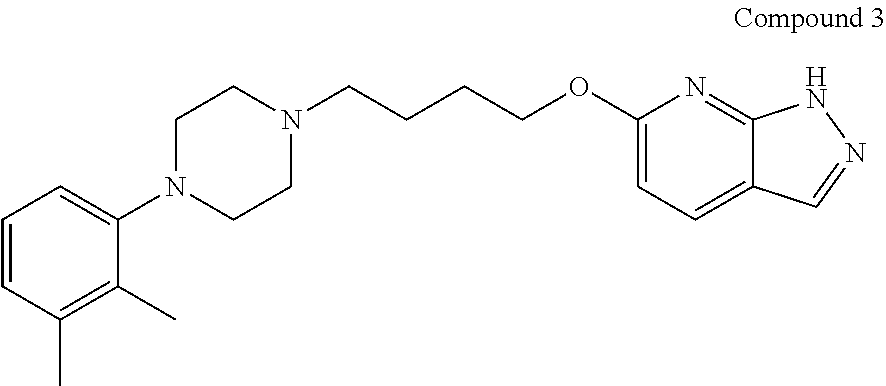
C1N(C2=CC=CC(C)=C2C)CCN(CCCCOC2=CC=C3C(=N2)NN=C3)C1
